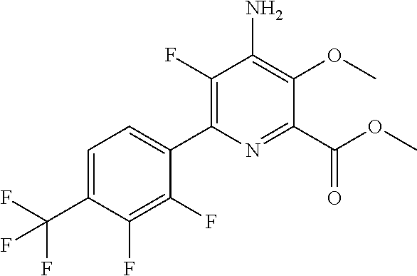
C1(F)=C(C2=CC=C(C(F)(F)F)C(F)=C2F)N=C(C(OC)=O)C(OC)=C1N
